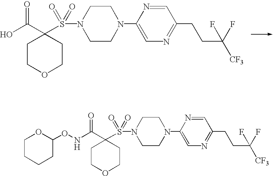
C1CN(C2=CN=C(CCC(F)([CF3])F)C=N2)CCN1S(C1(C(O)=O)CCOCC1)(=O)=O.C1CN(C2=CN=C(CCC(F)([CF3])F)C=N2)CCN1S(C1(C(NOC2OCCCC2)=O)CCOCC1)(=O)=O
